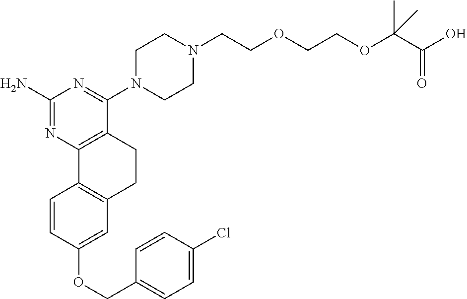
C1(N)=NC2=C(C(N3CCN(CCOCCOC(C(O)=O)(C)C)CC3)=N1)CCC1=C2C=CC(OCC2=CC=C(Cl)C=C2)=C1
